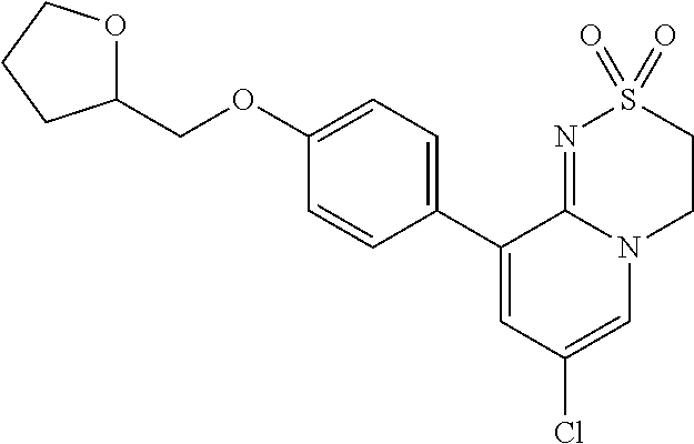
C1(C2=CC=C(OCC3OCCC3)C=C2)=CC(Cl)=CN2C1=NS(=O)(=O)CC2
